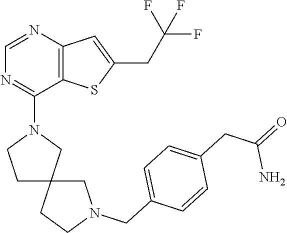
C1=NC2=C(C(N3CCC4(C3)CCN(CC3=CC=C(CC(=O)N)C=C3)C4)=N1)SC(CC(F)(F)F)=C2
